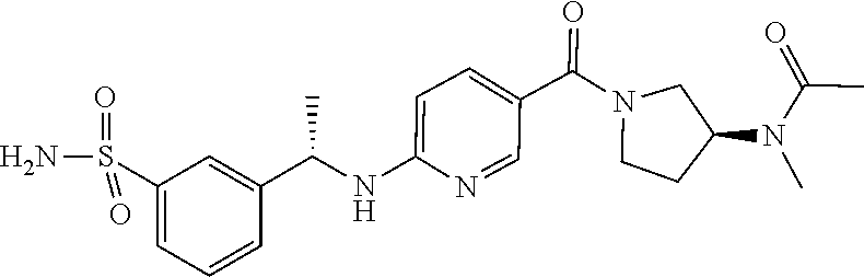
C1(S(N)(=O)=O)=CC=CC(C(NC2=CC=C(C(N3CCC(N(C(=O)C)C)C3)=O)C=N2)C)=C1
